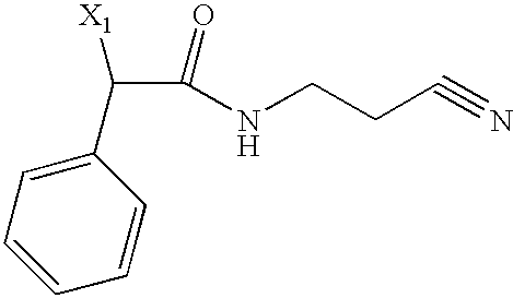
C1=CC=C(C(C(NCCC#N)=O)[X1])C=C1
